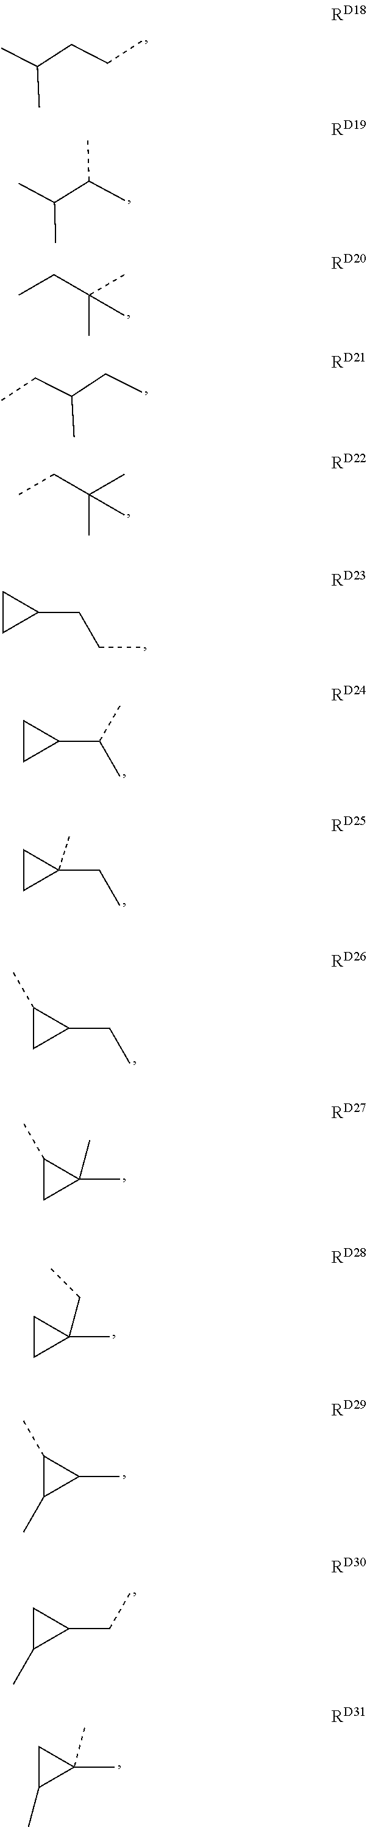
C1CC1(C)CC.C1(C)CC1(C)C.C1(C)CC1CC.C1(CC)CC1C.C1C(C)C1(C)C.C1CC1CCC.C1CC1C(C)C.C1CC1(CC)C.C1(C)C(C)C1C.CC(CCC)C.CC(C(C)C)C.CCC(C)(C)C.CCC(CC)C.CCC(C)(C)C
